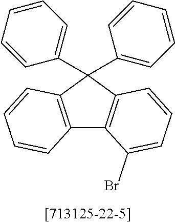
C12=C(C(C3=CC=CC=C3)(C3=CC=CC=C3)C3=C1C(Br)=CC=C3)C=CC=C2
